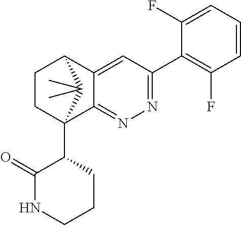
C1(F)=CC=CC(F)=C1C1=NN=C2C(=C1)C1CCC2(C2C(=O)NCCC2)C1(C)C
